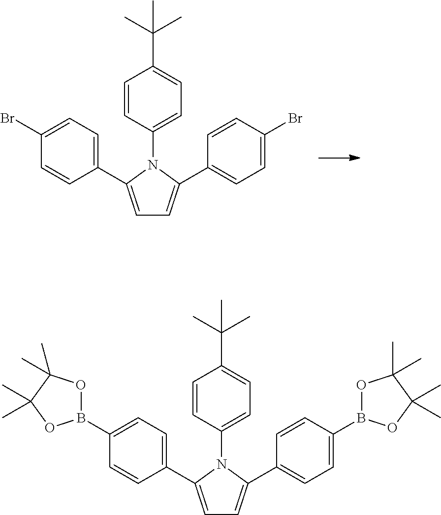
C1(C2=CC=C(C3=CC=C(Br)C=C3)N2C2=CC=C(C(C)(C)C)C=C2)=CC=C(Br)C=C1.C1(C2=CC=C(C3=CC=C(B4OC(C)(C)C(C)(C)O4)C=C3)N2C2=CC=C(C(C)(C)C)C=C2)=CC=C(B2OC(C)(C)C(C)(C)O2)C=C1
